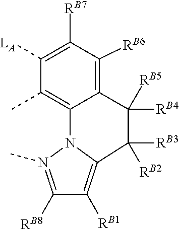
C1([LA])=C([RB7])C([RB6])=C2C(=C1C)N1N(C)=C([RB8])C([RB1])=C1C([RB3])([RB2])C2([RB5])[RB4]
